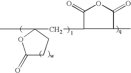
C(C1C(=O)OC(=O)C1C)C1(C)CCC(=O)O1
